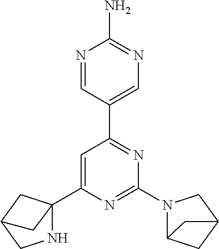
C1(C23NCC(C2)C3)=CC(C2=CN=C(N)N=C2)=NC(N2C3CC(C2)C3)=N1
